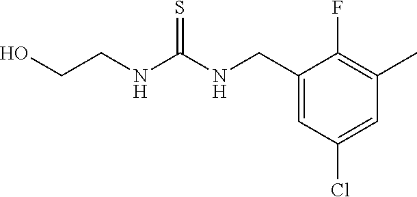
C1(CNC(NCCO)=S)=CC(Cl)=CC(C)=C1F
